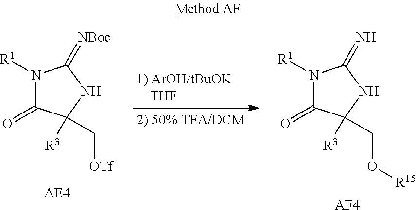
N1([R1])C(=O)C([R3])(C[OTf])NC1=[NBoc].N1([R1])C(=O)C([R3])(CO[R15])NC1=N.[AF4]
